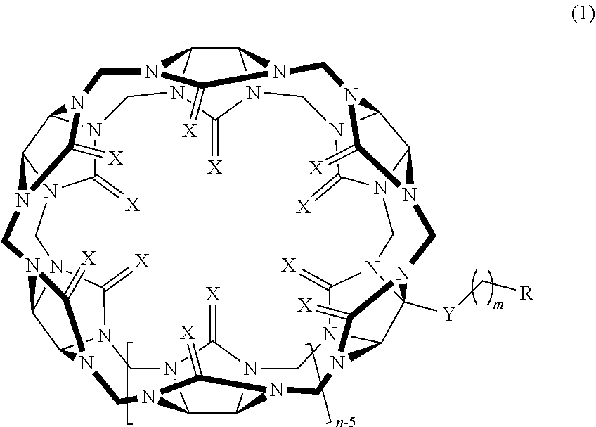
C1N2C3C4N(CN5C6C7N(C5=[X])CN5C8C9N(CN%10C%11C%12N(CN%13C%14C%15([Y]C[R])N(CN%16C(=[X])N1C1C%16N%16C(=[X])N1CN3C(=[X])N4CN6C(=[X])N7CN8C(=[X])N9CN%11C(=[X])N%12CN%14C(=[X])N%15C%16)C%13=[X])C%10=[X])C5=[X])C2=[X]
